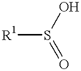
[R1]S(O)=O
